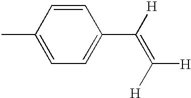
CC1=CC=C(C([H])=C([H])[H])C=C1
